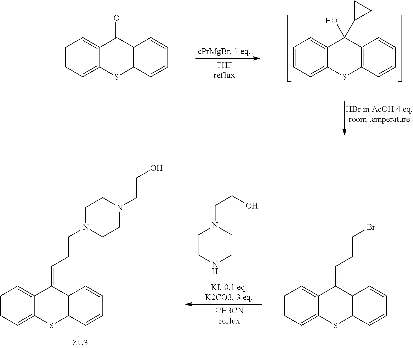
C1=CC=C2C(=C1)C(C1CC1)(O)C1=C(S2)C=CC=C1.C1=CC=C2C(=C1)C(=O)C1=C(S2)C=CC=C1.C1=CC=C2C(=C1)C(=CCCBr)C1=C(S2)C=CC=C1.C1=CC=C2C(=C1)C(=CCCN1CCN(CCO)CC1)C1=C(S2)C=CC=C1.C1CNCCN1CCO
